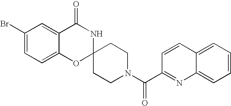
C1(Br)=CC=C2C(=C1)C(=O)NC1(O2)CCN(C(C2=NC3=CC=CC=C3C=C2)=O)CC1
